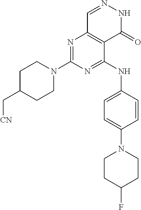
N1=C(N2CCC(C[CN])CC2)N=C(NC2=CC=C(N3CCC(F)CC3)C=C2)C2=C1C=NNC2=O
